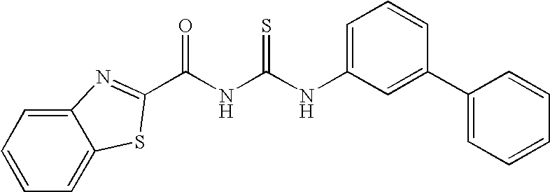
C1(NC(NC(=O)C2=NC3=CC=CC=C3S2)=S)=CC=CC(C2=CC=CC=C2)=C1
